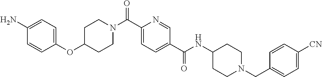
C1=C(C(N2CCC(OC3=CC=C(N)C=C3)CC2)=O)N=CC(C(=O)NC2CCN(CC3=CC=C([CN])C=C3)CC2)=C1
